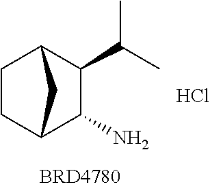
C1(C(C)C)C2CCC(C1N)C2.Cl
